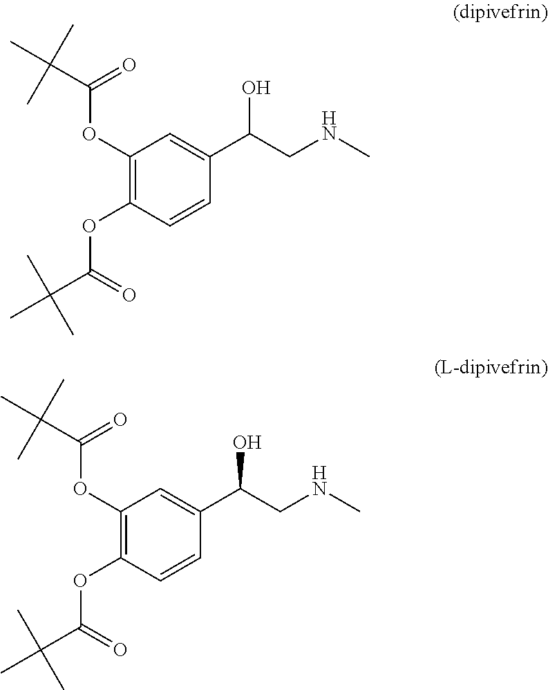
C1(OC(C(C)(C)C)=O)=C(OC(=O)C(C)(C)C)C=CC(C(CNC)O)=C1.C1(OC(C(C)(C)C)=O)=C(OC(=O)C(C)(C)C)C=CC(C(CNC)O)=C1
